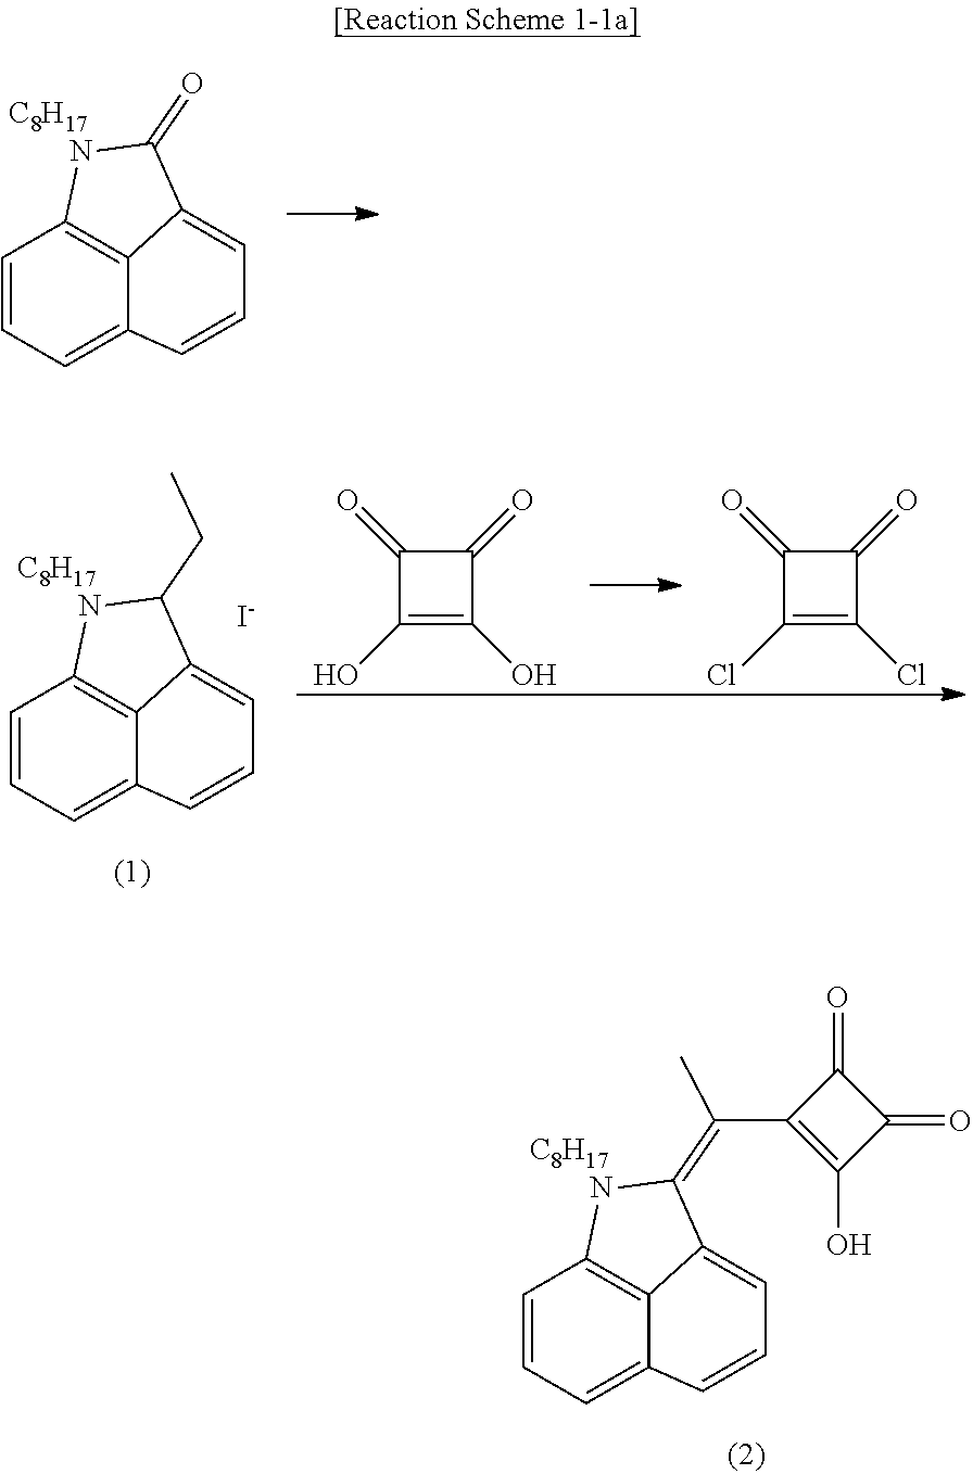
C12=C3C(=CC=CC3=CC=C1)C(=C(C1=C(O)C(=O)C1=O)C)N2.[C8H17].C12=C3C(=CC=CC3=CC=C1)C(CC)N2.[C8H17].[I-].C1(=O)C(O)=C(O)C1=O.C1(=O)C(Cl)=C(Cl)C1=O.C12=C3C(=CC=CC3=CC=C1)C(=O)N2.[C8H17]
